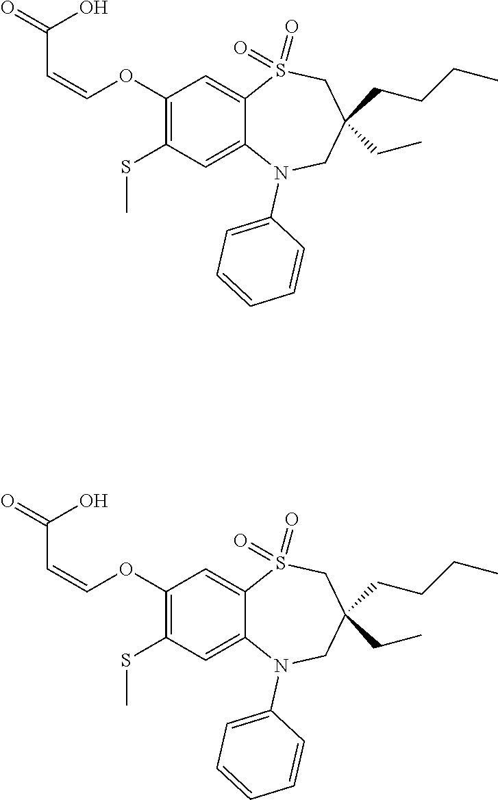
C(=COC1=C(SC)C=C2C(=C1)S(=O)(=O)CC(CC)(CCCC)CN2C1=CC=CC=C1)C(=O)O.C(=COC1=C(SC)C=C2C(=C1)S(=O)(=O)CC(CC)(CCCC)CN2C1=CC=CC=C1)C(=O)O
